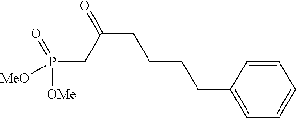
C(CCCCC1=CC=CC=C1)(CP([OMe])(=O)[MeO])=O
